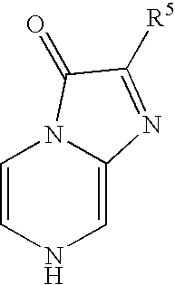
C1=CNC=C2N1C(=O)C([R5])=N2
